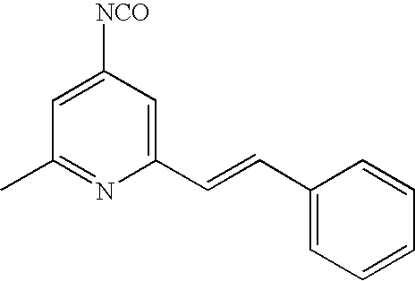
C1=C([NCO])C=C(C=CC2=CC=CC=C2)N=C1C
